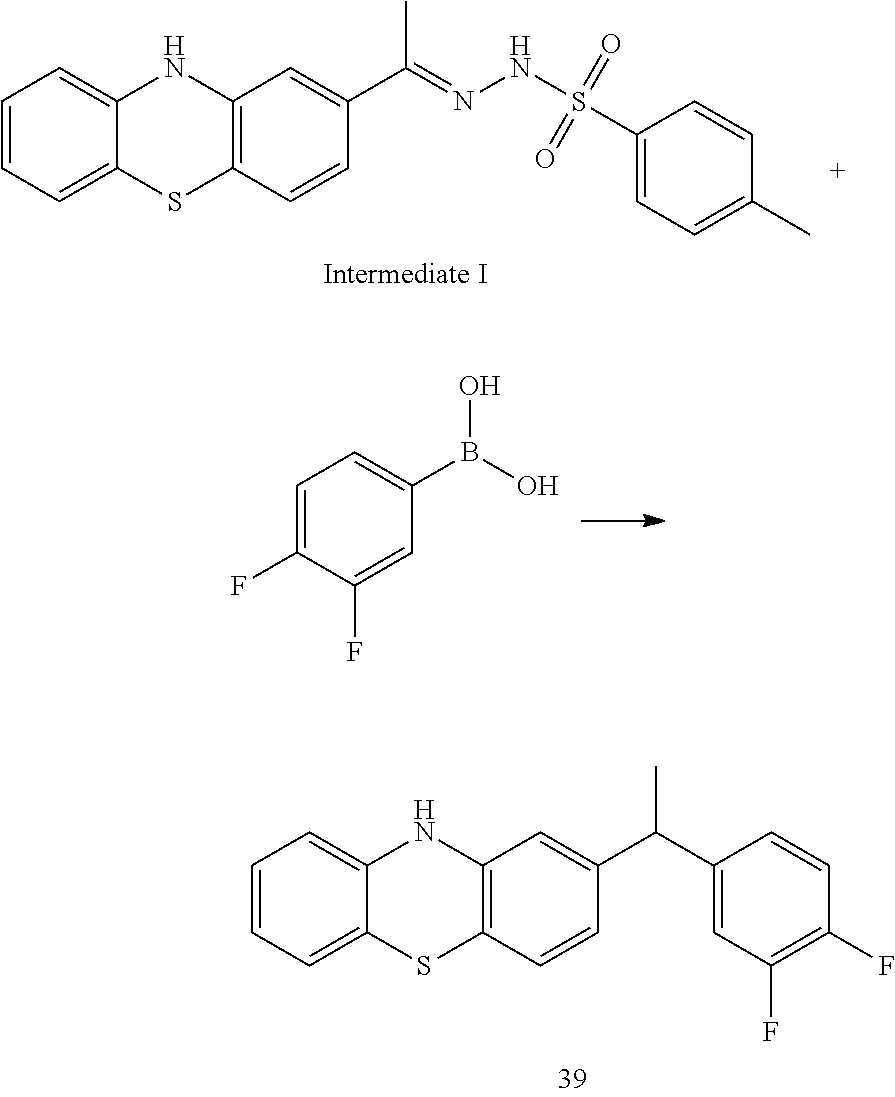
C1=CC=C2C(=C1)NC1=C(S2)C=CC(C(=NNS(C2=CC=C(C)C=C2)(=O)=O)C)=C1.C1=C(F)C(F)=CC(B(O)O)=C1.C1=CC=C2C(=C1)NC1=C(S2)C=CC(C(C)C2=CC(F)=C(F)C=C2)=C1
